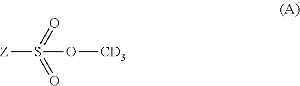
[Z]S(O[CD3])(=O)=O
